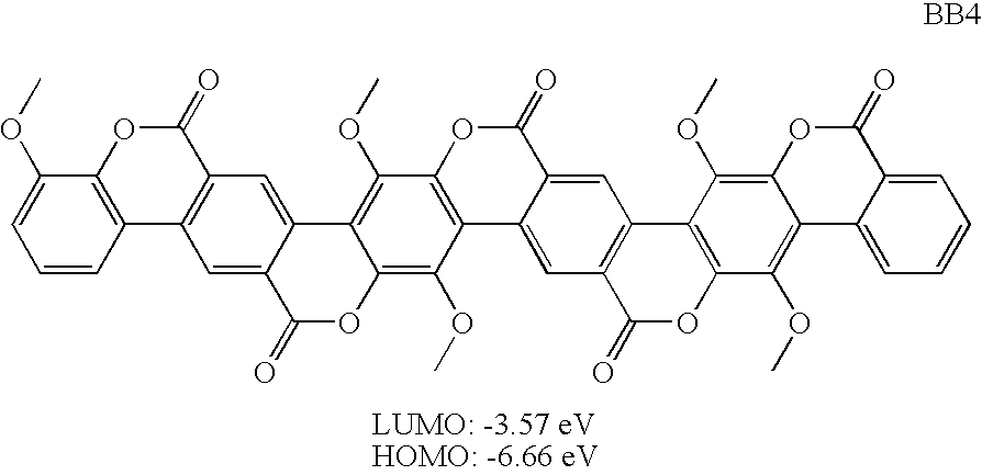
C1=CC=C(OC)C2=C1C1=C(C(=O)O2)C=C2C(=C1)C(=O)OC1=C(OC)C3=C(C(OC)=C21)OC(=O)C1=CC2=C(C=C31)C(=O)OC1=C2C(OC)=C2C(=C1OC)C1=CC=CC=C1C(=O)O2
